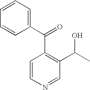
C1=CC=C(C(=O)C2=C(C(C)O)C=NC=C2)C=C1
